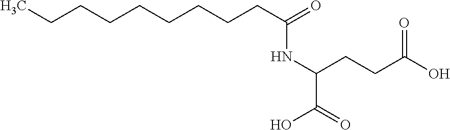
CCCCCCCCCC(=O)NC(CCC(O)=O)C(=O)O
